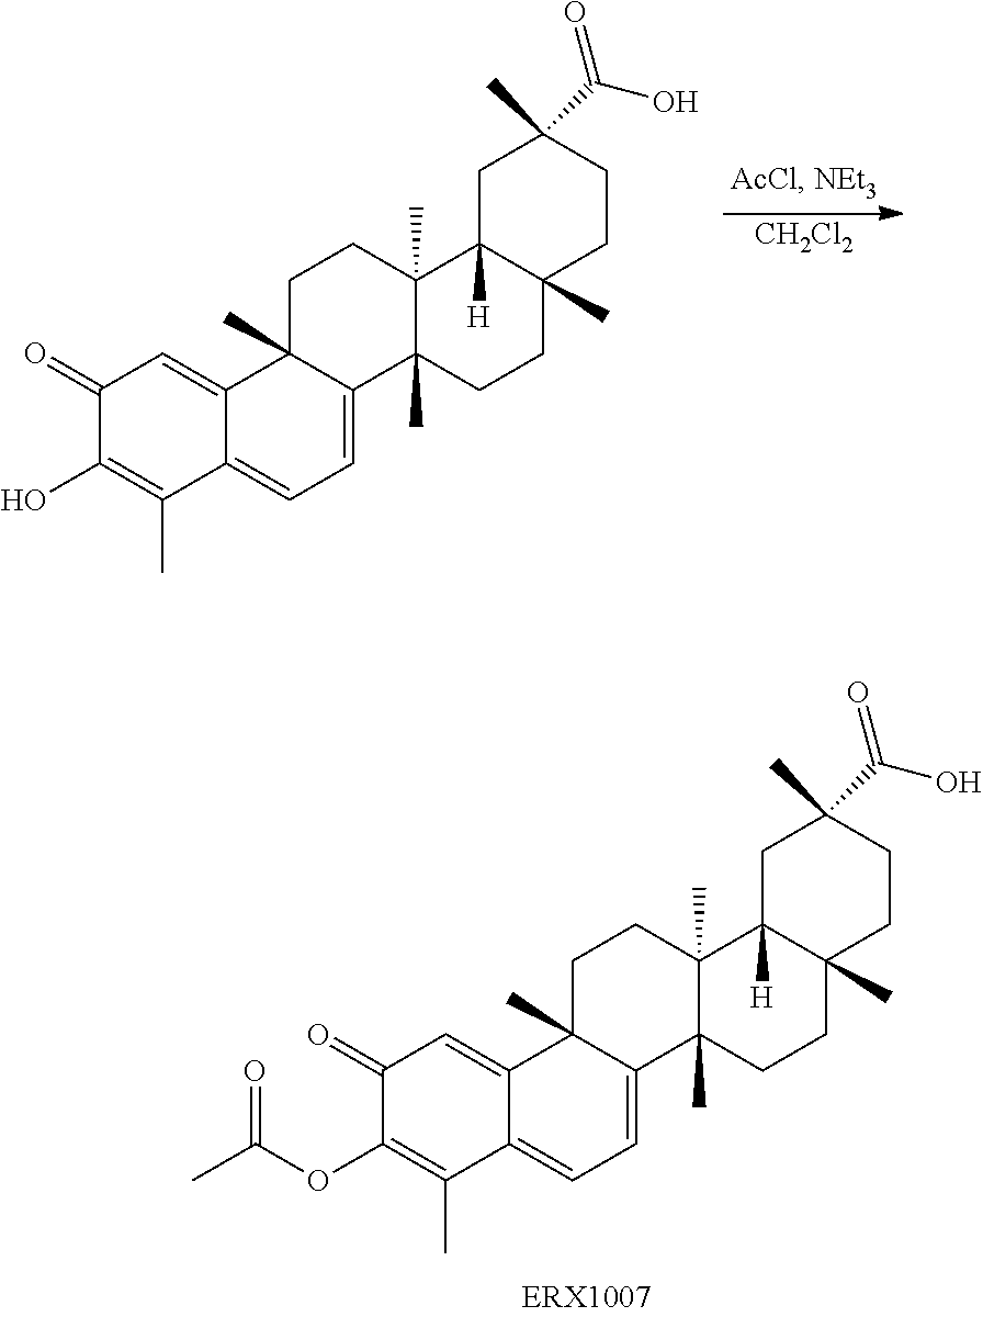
C1(=O)C(OC(C)=O)=C(C)C2=CC=C3C(C)(C2=C1)CCC1(C)C3(C)CCC2(C)C1([H])CC(C)(C(O)=O)CC2.C1(=O)C(O)=C(C)C2=CC=C3C(C)(C2=C1)CCC1(C)C3(C)CCC2(C)C1([H])CC(C)(C(O)=O)CC2.[CH2Cl2]
